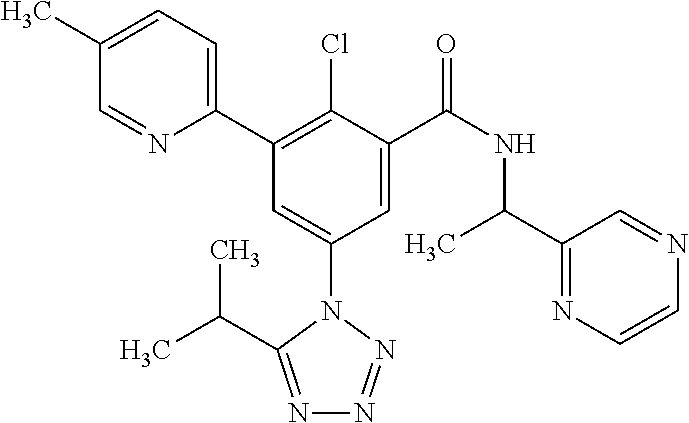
C1=C(C)C=NC(C2=C(Cl)C(C(NC(C3=NC=CN=C3)C)=O)=CC(N3C(C(C)C)=NN=N3)=C2)=C1
